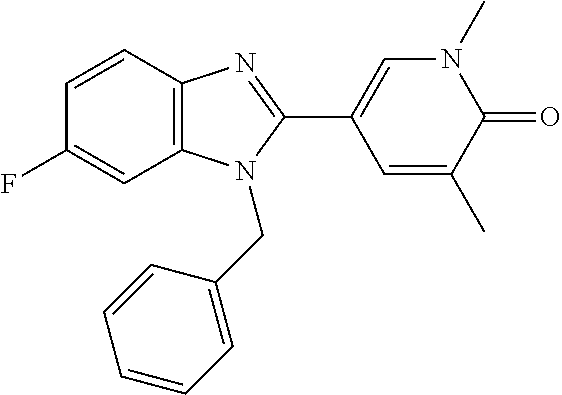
C1(F)=CC2=C(C=C1)N=C(C1=CN(C)C(=O)C(C)=C1)N2CC1=CC=CC=C1
